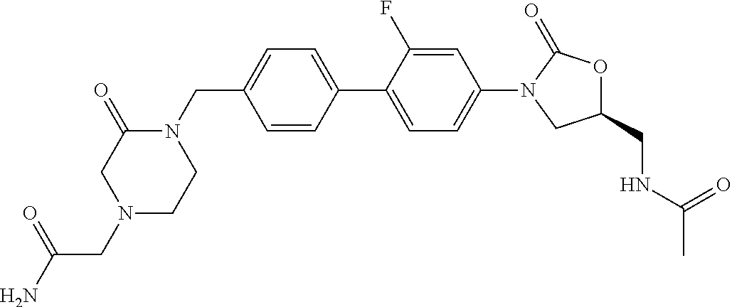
C1=CC(CN2C(=O)CN(CC(=O)N)CC2)=CC=C1C1=CC=C(N2CC(CNC(C)=O)OC2=O)C=C1F
